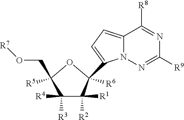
C12=CC=C(C3([R6])C([R1])([R2])C([R4])([R3])C(CO[R7])([R5])O3)N1N=C([R9])N=C2[R8]
